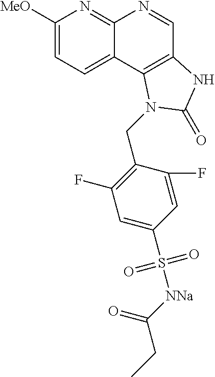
C1([MeO])=CC=C2C(=N1)N=CC1=C2N(CC2=C(F)C=C(S([NNa]C(CC)=O)(=O)=O)C=C2F)C(=O)N1
